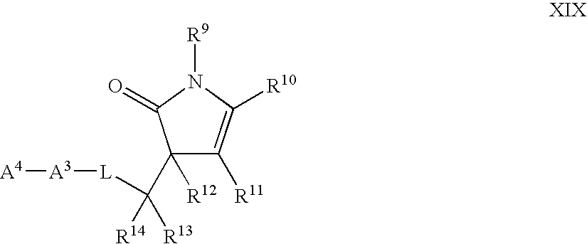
C1(C([L][A3][A4])([R14])[R13])([R12])C([R11])=C([R10])N([R9])C1=O
